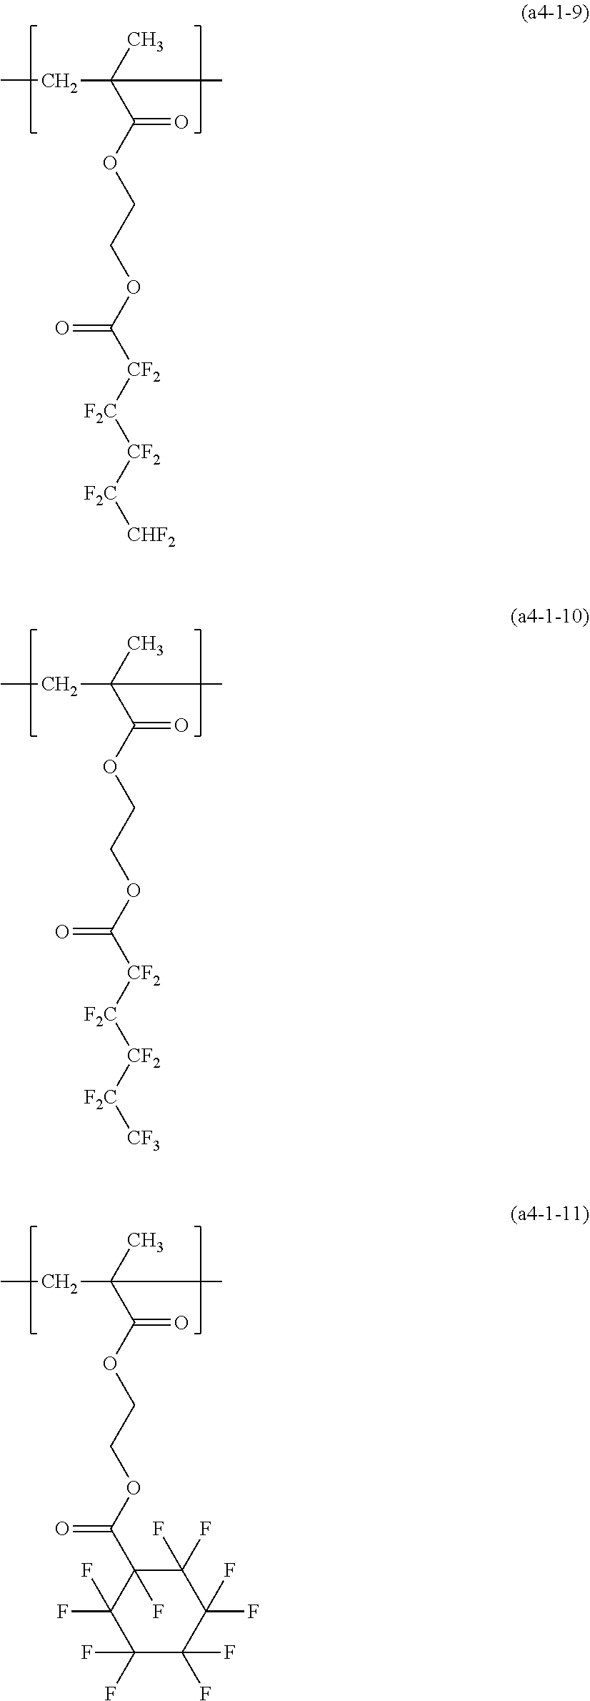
CCC(C)(C)C(OCCOC([CF2][F2C][CF2][F2C][CHF2])=O)=O.CCC(C)(C)C(OCCOC([CF2][F2C][CF2][F2C][CF3])=O)=O.CCC(C)(C)C(OCCOC(C1(F)C(F)(F)C(F)(F)C(F)(F)C(F)(F)C1(F)F)=O)=O
